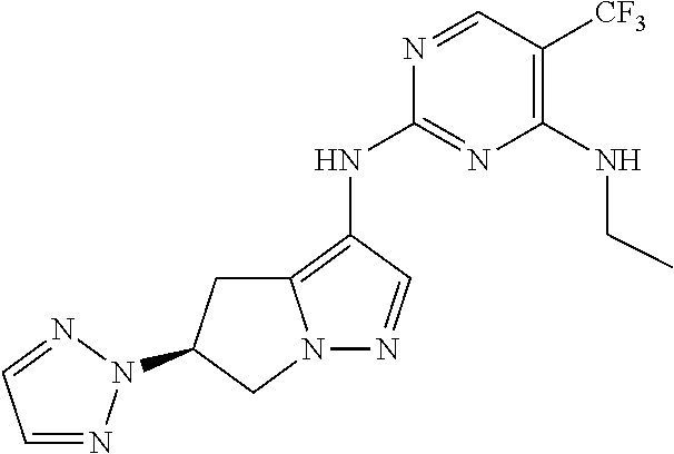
N12N=CC(NC3=NC(NCC)=C([CF3])C=N3)=C1CC(N1N=CC=N1)C2
